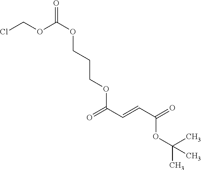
O(CCCOC(=O)C=CC(OC(C)(C)C)=O)C(=O)OCCl
